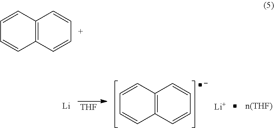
C12=C(C=CC=C1)C=CC=C2.[THF].C12=C(C=CC=C1)C=CC=C2.[Li].[Li]
